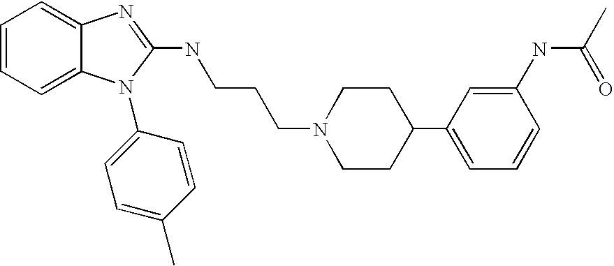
C1=CC=C2C(=C1)N=C(NCCCN1CCC(C3=CC=CC(NC(C)=O)=C3)CC1)N2C1=CC=C(C)C=C1
